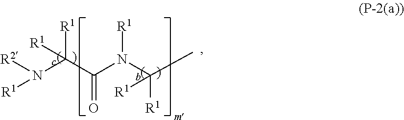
O=C(C([R1])(N([R2])[R1])[R1])N(C([R1])(C)[R1])[R1]
